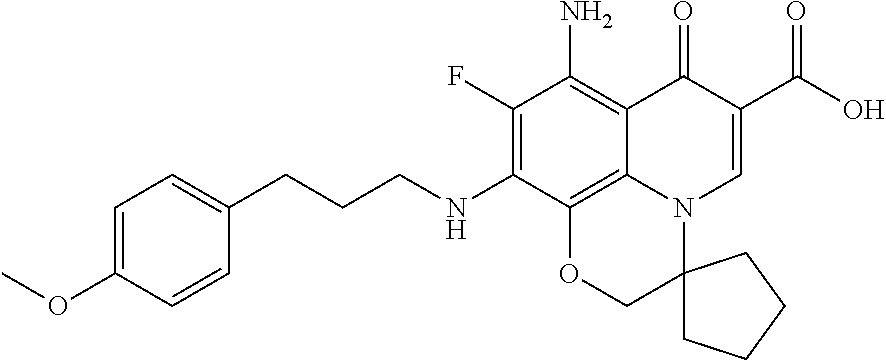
C1(F)=C(NCCCC2=CC=C(OC)C=C2)C2=C3C(=C1N)C(=O)C(C(O)=O)=CN3C1(CO2)CCCC1
